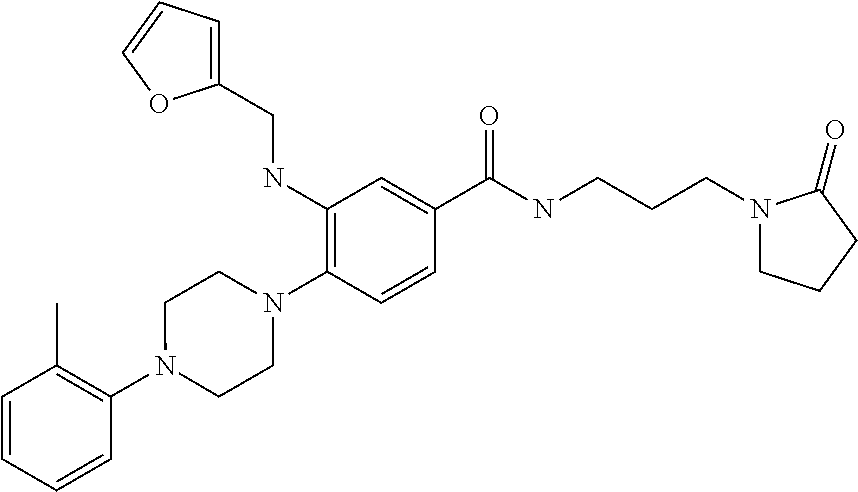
C1=CC=CC(N2CCN(C3=C(NCC4=CC=CO4)C=C(C(NCCCN4CCCC4=O)=O)C=C3)CC2)=C1C
